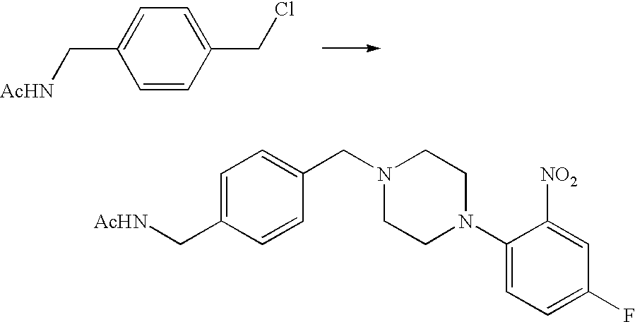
C1=CC(CCl)=CC=C1C[AcHN].C1=C(C[AcHN])C=CC(CN2CCN(C3=CC=C(F)C=C3[NO2])CC2)=C1
